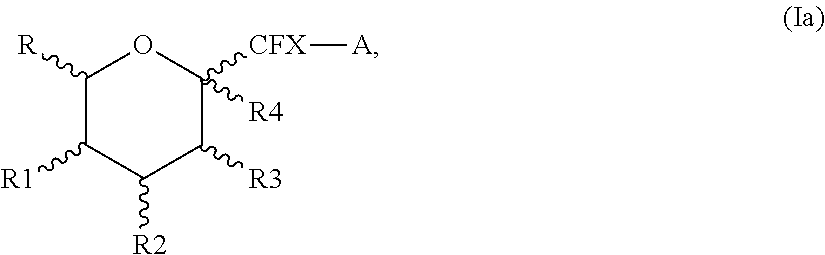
C1([R])C([R1])C([R2])C([R3])C([CFX][A])([R4])O1
